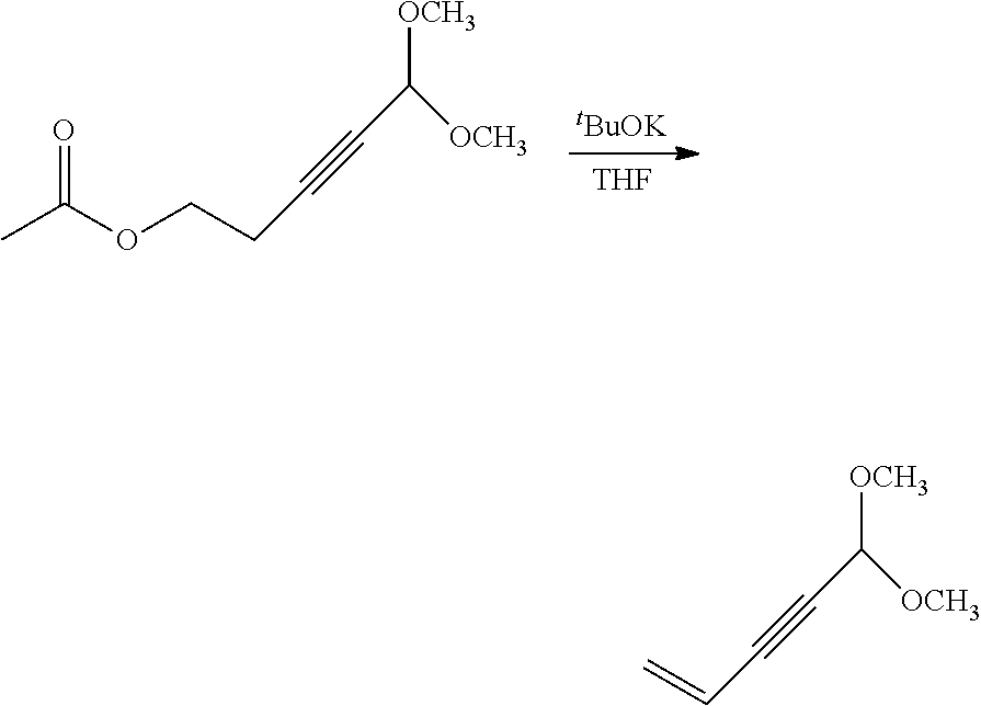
CC(OCCC#CC([OCH3])[OCH3])=O.[tBuOK].[THF].C=CC#CC([OCH3])[OCH3]
